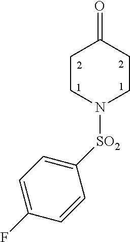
C1CN([SO2]C2=CC=C(F)C=C2)CCC1=O
